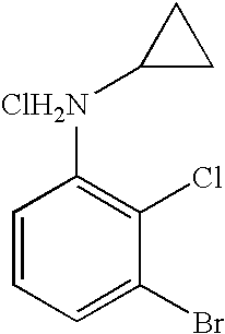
C1=CC=C(Br)C(Cl)=C1[ClH2N]C1CC1
